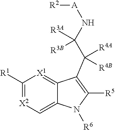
C1([R1])=[X2]C=C2C(=[X1]1)C(C(C(N[A][R2])([R3A])[R3B])([R4A])[R4B])=C([R5])N2[R6]
